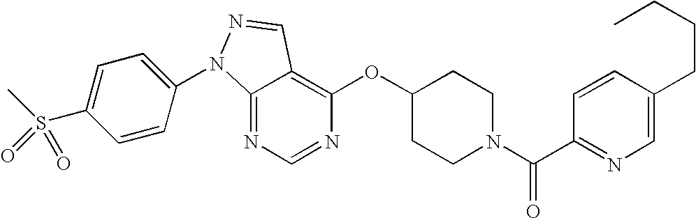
C12=NC=NC(OC3CCN(C(C4=NC=C(CCCC)C=C4)=O)CC3)=C1C=NN2C1=CC=C(S(C)(=O)=O)C=C1
